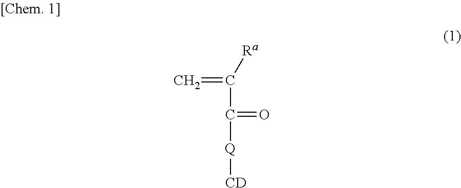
C=C([Ra])C([Q][CD])=O
